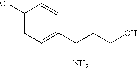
C1(Cl)=CC=C(C(CCO)N)C=C1
